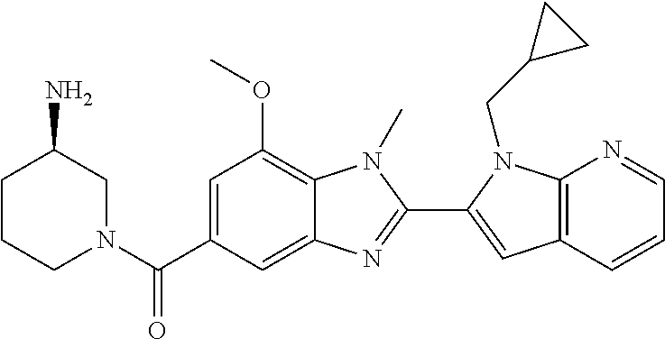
C1=C(C(N2CC(N)CCC2)=O)C=C2C(=C1OC)N(C)C(C1=CC3=C(N1CC1CC1)N=CC=C3)=N2
